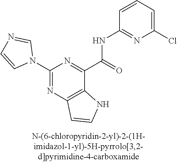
C1(N2C=NC=C2)=NC2=C(C(C(=O)NC3=NC(Cl)=CC=C3)=N1)NC=C2
